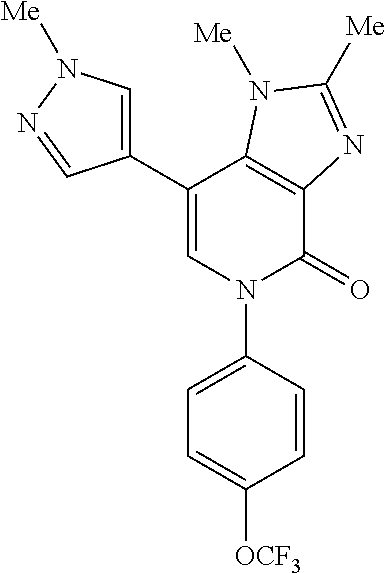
C1(C2=CN([Me])N=C2)=CN(C2=CC=C([OCF3])C=C2)C(=O)C2=C1N([Me])C([Me])=N2
